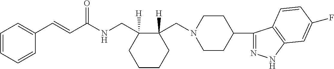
C1(C=CC(NCC2([H])C(CN3CCC(C4=NNC5=C4C=CC(F)=C5)CC3)([H])CCCC2)=O)=CC=CC=C1
